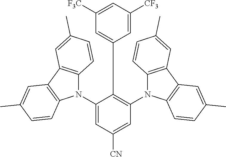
C1(N2C3=C(C4=C2C=CC(C)=C4)C=C(C)C=C3)=CC([CN])=CC(N2C3=C(C4=C2C=CC(C)=C4)C=C(C)C=C3)=C1C1=CC([F3C])=CC([CF3])=C1
